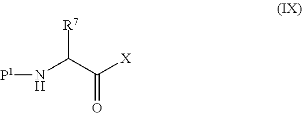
[R7]C(C([X])=O)N[P1]
